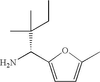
C1=C(C(N)C(C)(C)CC)OC(C)=C1
